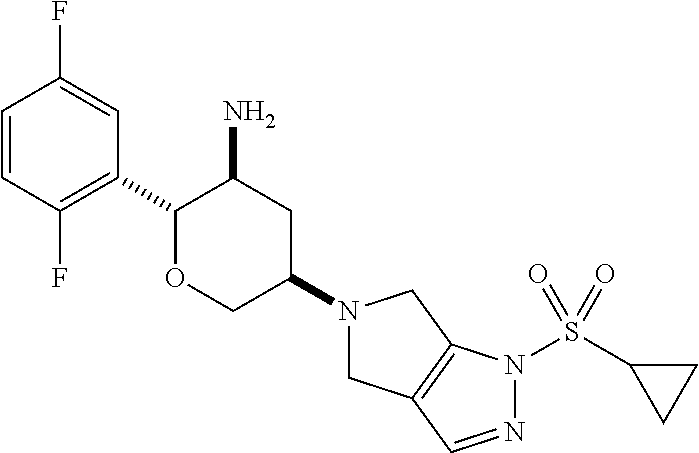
C1(C2OCC(N3CC4=C(C3)N(S(C3CC3)(=O)=O)N=C4)CC2N)=C(F)C=CC(F)=C1
